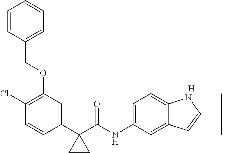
C1(C2(C(NC3=CC=C4C(=C3)C=C(C(C)(C)C)N4)=O)CC2)=CC(OCC2=CC=CC=C2)=C(Cl)C=C1.[H]
